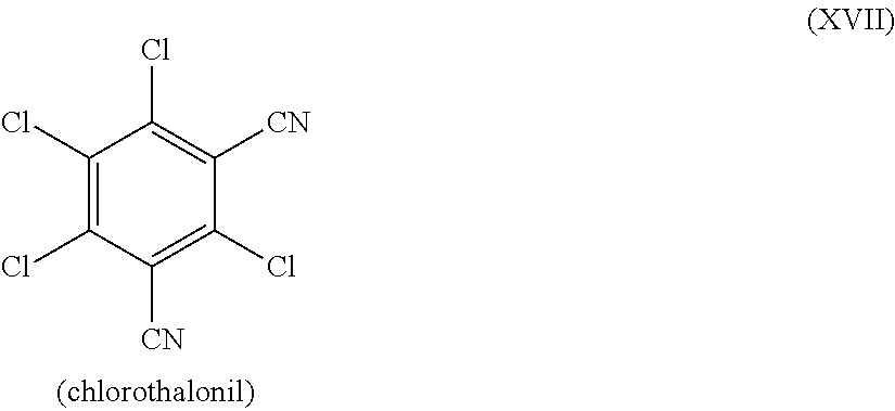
C1(Cl)=C(Cl)C([CN])=C(Cl)C([CN])=C1Cl
